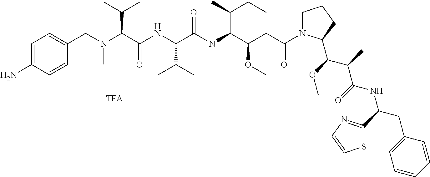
C1=C(N)C=CC(CN(C(C(NC(C(N(C(C(CC(=O)N2CCCC2C(OC)C(C)C(=O)NC(CC2=CC=CC=C2)C2=NC=CS2)OC)C(C)CC)C)=O)C(C)C)=O)C(C)C)C)=C1
